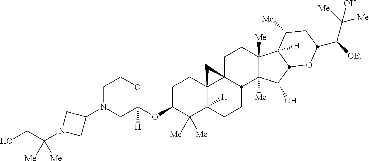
C1N(C2CN(C(CO)([Me])[Me])C2)CC(OC2C([Me])([Me])C3([H])C4(CC2)C2(CCC5([Me])C([Me])(C(O)C6C5([H])C([Me])CC(C([OEt])C([Me])([Me])O)O6)C2CC3)C4)([H])OC1
